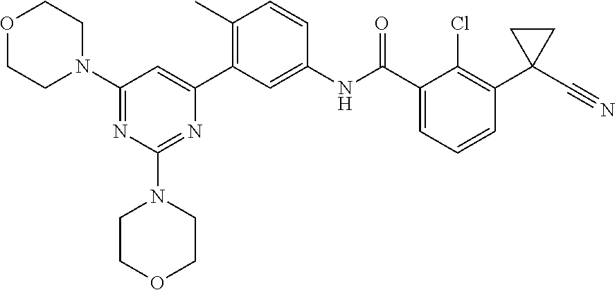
C1(N2CCOCC2)=NC(N2CCOCC2)=NC(C2=C(C)C=CC(NC(C3=CC=CC(C4(C#N)CC4)=C3Cl)=O)=C2)=C1
